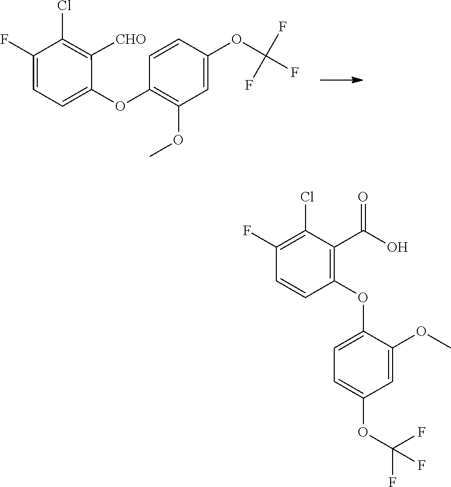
C1(OC(F)(F)F)=CC(OC)=C(OC2=CC=C(F)C(Cl)=C2[CHO])C=C1.C1(F)=C(Cl)C(C(O)=O)=C(OC2=CC=C(OC(F)(F)F)C=C2OC)C=C1
